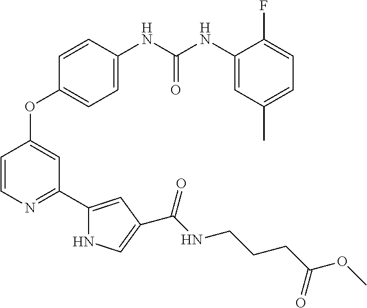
C(=O)(NC1=CC=C(OC2=CC(C3=CC(C(NCCCC(OC)=O)=O)=CN3)=NC=C2)C=C1)NC1=CC(C)=CC=C1F
